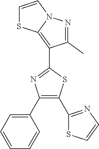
C1(C)=NN2C(=C1C1=NC(C3=CC=CC=C3)=C(C3=NC=CS3)S1)SC=C2
